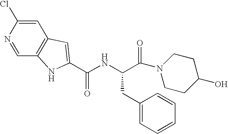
C(NC(C(=O)N1CCC(O)CC1)CC1=CC=CC=C1)(=O)C1=CC2=C(C=NC(Cl)=C2)N1
